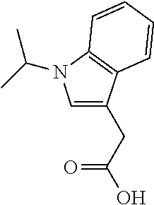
C(C(O)=O)C1=CN(C(C)C)C2=C1C=CC=C2
